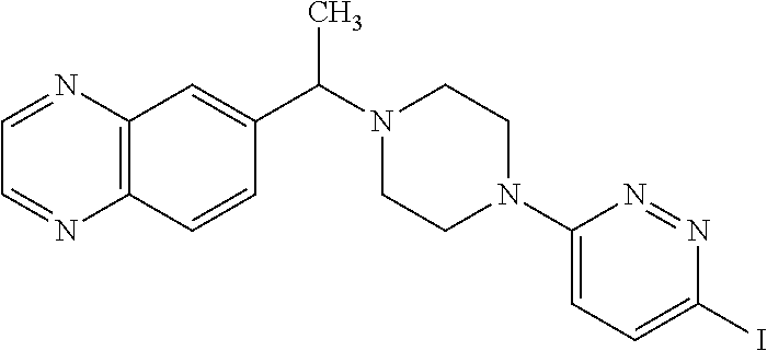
C12=C(C=CC(C(N3CCN(C4=CC=C(I)N=N4)CC3)C)=C1)N=CC=N2
